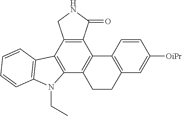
C12=C(C3=C(C4=C1C1=C(CC4)C=C([OiPr])C=C1)N(CC)C1=C3C=CC=C1)CNC2=O
